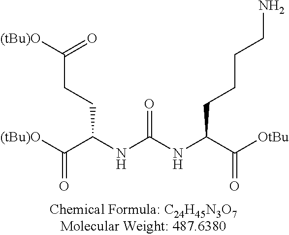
C(C(=O)[OtBu])(NC(=O)NC(CCC([(tBu)O])=O)C([(tBu)O])=O)CCCCN
